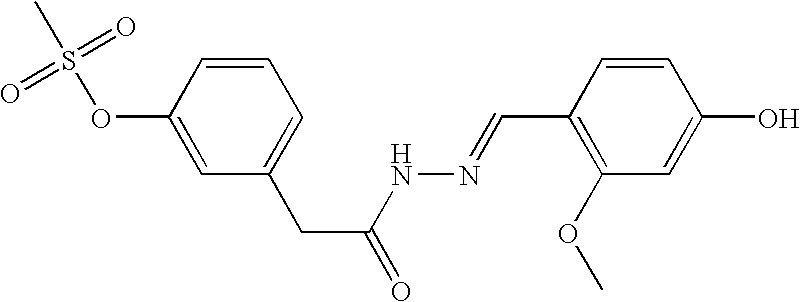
C1=C(OS(=O)(=O)C)C=CC=C1CC(=O)NN=CC1=C(OC)C=C(O)C=C1
